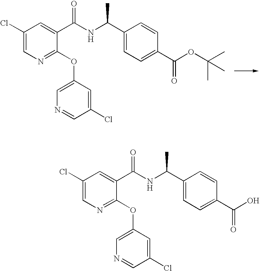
C1(Cl)=CN=C(OC2=CN=CC(Cl)=C2)C(C(NC(C2=CC=C(C(OC(C)(C)C)=O)C=C2)C)=O)=C1.C1(Cl)=CN=C(OC2=CN=CC(Cl)=C2)C(C(NC(C2=CC=C(C(O)=O)C=C2)C)=O)=C1
